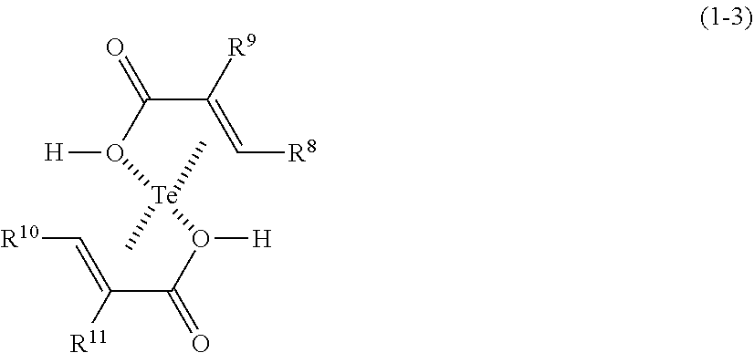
C(=C(C(O([H])[Te](O(C(C(=C[R10])[R11])=O)[H])(C)C)=O)[R9])[R8]
